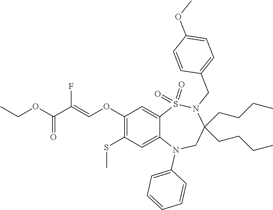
C1=CC=C(N2C3=CC(SC)=C(OC=C(C(=O)OCC)F)C=C3S(=O)(=O)N(CC3=CC=C(OC)C=C3)C(CCCC)(CCCC)C2)C=C1
